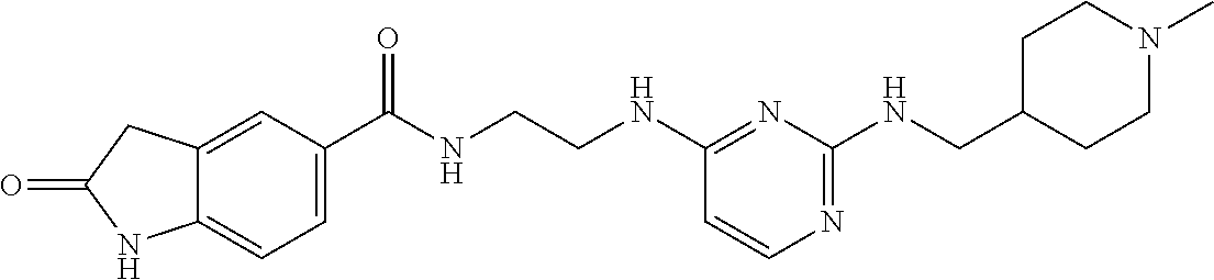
C1(C(NCCNC2=NC(NCC3CCN(C)CC3)=NC=C2)=O)=CC=C2C(=C1)CC(=O)N2
